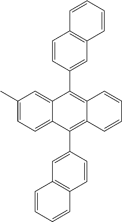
C1(C)=CC=C2C(=C1)C(C1=CC3=C(C=C1)C=CC=C3)=C1C(=C2C2=CC3=C(C=C2)C=CC=C3)C=CC=C1
